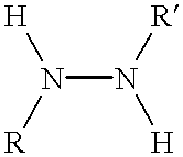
[H]N([R])N([R])[H]
